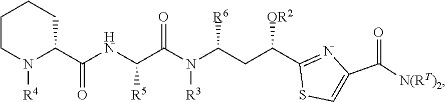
C1CN([R4])C(C(NC([R5])C(N([R3])C([R6])CC([OR2])C2=NC(C([N(RT)2])=O)=CS2)=O)=O)CC1
